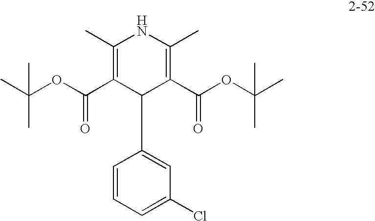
C1(C)=C(C(OC(C)(C)C)=O)C(C2=CC(Cl)=CC=C2)C(C(OC(C)(C)C)=O)=C(C)N1
